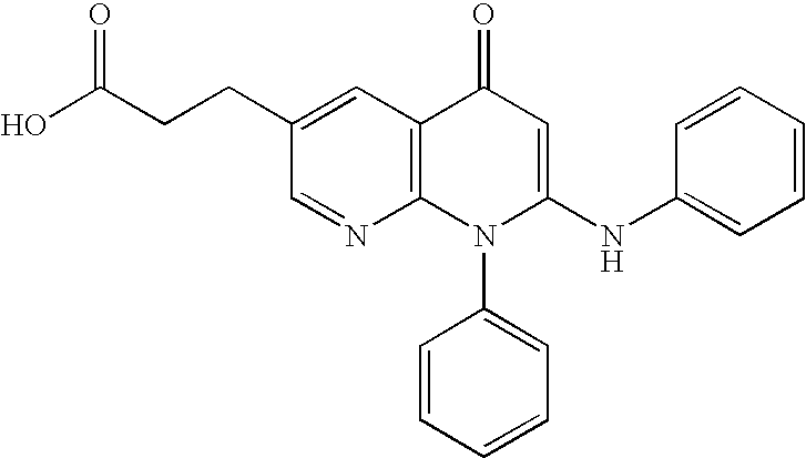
C1=NC2=C(C=C1CCC(O)=O)C(=O)C=C(NC1=CC=CC=C1)N2C1=CC=CC=C1
